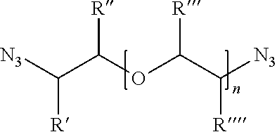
[N3]C(C(OC(C([N3])[R])[R])[R])[R]
